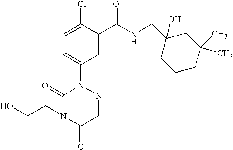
C1(C(NCC2(O)CCCC(C)(C)C2)=O)=CC(N2N=CC(=O)N(CCO)C2=O)=CC=C1Cl
